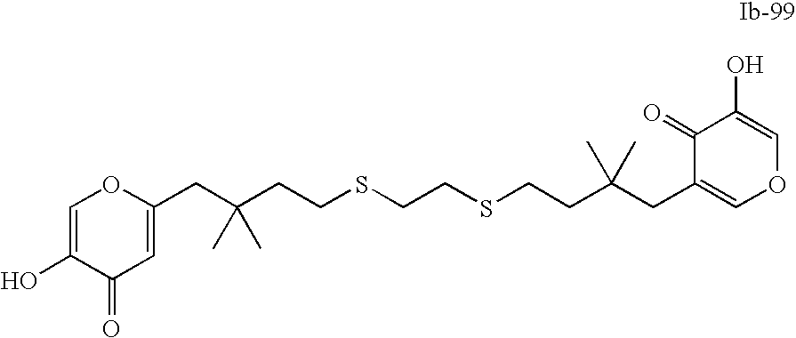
C1=C(O)C(=O)C=C(CC(CCSCCSCCC(CC2=COC=C(O)C2=O)(C)C)(C)C)O1
